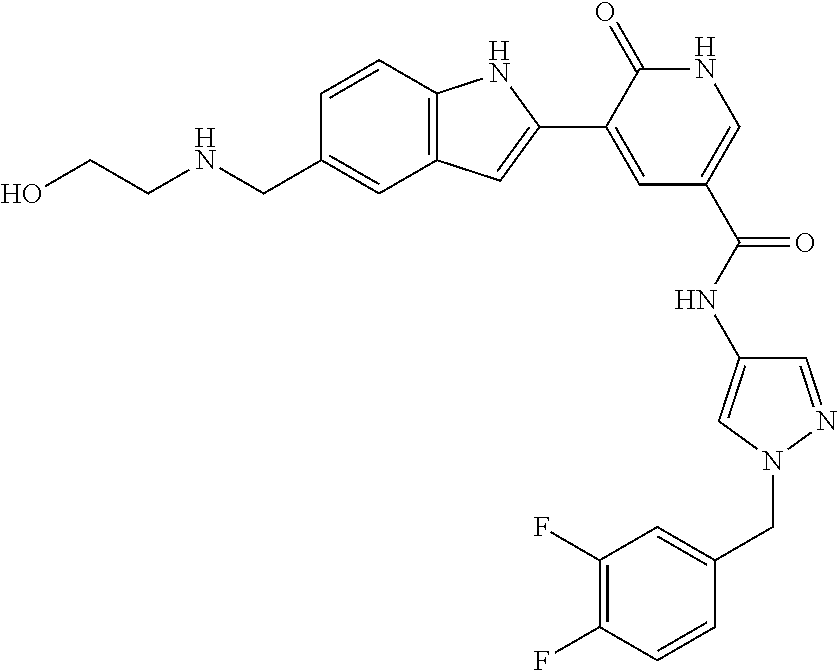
C1=CC2=C(C=C1CNCCO)C=C(C1=CC(C(NC3=CN(CC4=CC(F)=C(F)C=C4)N=C3)=O)=CNC1=O)N2
